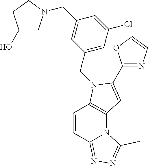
C1=CC2=NN=C(C)N2C2=C1N(CC1=CC(Cl)=CC(CN3CC(O)CC3)=C1)C(C1=NC=CO1)=C2
